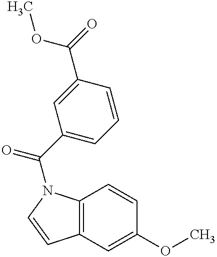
C12=C(C=C(OC)C=C1)C=CN2C(C1=CC=CC(C(=O)OC)=C1)=O
